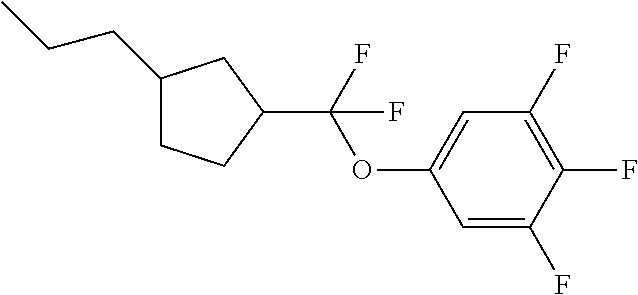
C1(CCC)CCC(C(OC2=CC(F)=C(F)C(F)=C2)(F)F)C1
